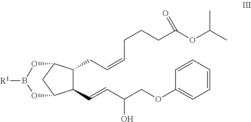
C1(C=CC(COC2=CC=CC=C2)O)C(CC=CCCCC(OC(C)C)=O)C2CC1OB([R1])O2
